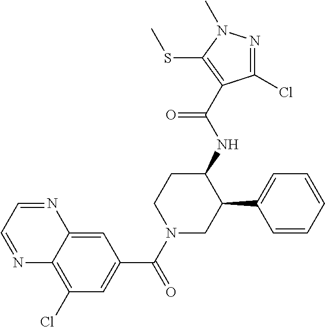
C1(Cl)=C2C(=CC(C(N3CC(C4=CC=CC=C4)C(NC(=O)C4=C(SC)N(C)N=C4Cl)CC3)=O)=C1)N=CC=N2
